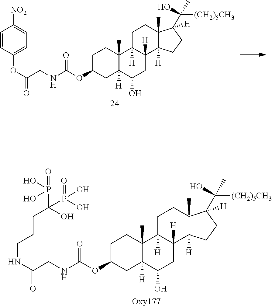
C1C(OC(NCC(OC2=CC=C([NO2])C=C2)=O)=O)CC2([H])C(C)(C1)C1([H])C([H])(CC2O)C2([H])C(C)(CC1)C([H])(C([(CH2)5CH3])(C)O)CC2.C1C(OC(NCC(NCCCC(P(=O)(O)O)(O)P(O)(O)=O)=O)=O)CC2([H])C(C)(C1)C1([H])C([H])(CC2O)C2([H])C(C)(CC1)C([H])(C([(CH2)5CH3])(C)O)CC2
